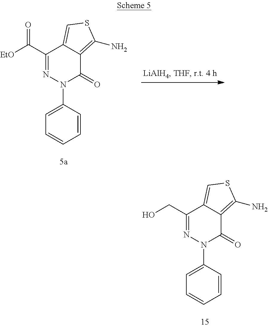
C1=CC(N2C(=O)C3=C(N)SC=C3C(C([EtO])=O)=N2)=CC=C1.C1=CC(N2C(=O)C3=C(N)SC=C3C(CO)=N2)=CC=C1
